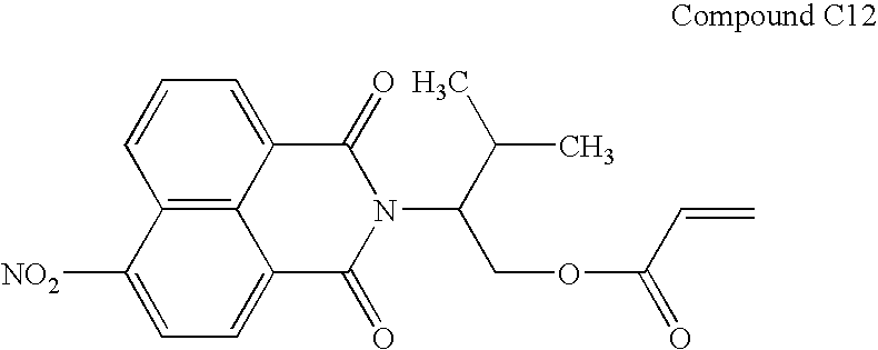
C12=C3C(=CC=C1)C(=O)N(C(COC(=O)C=C)C(C)C)C(=O)C3=CC=C2[NO2]
